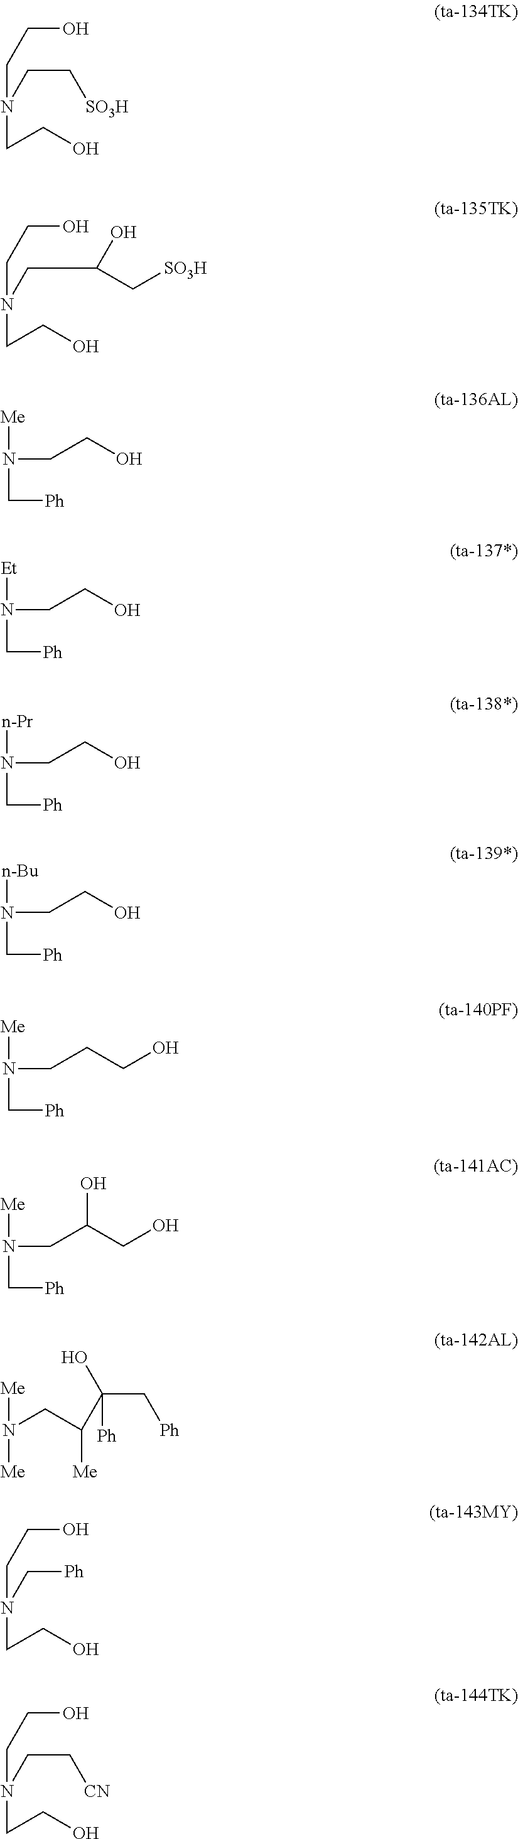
C(N(CC[SO3H])CCO)CO.C(N(CC(O)C[SO3H])CCO)CO.[Me]N(CCO)C[Ph].[Et]N(CCO)C[Ph].[n-Pr]N(CCO)C[Ph].[n-Bu]N(CCO)C[Ph].[Me]N(CCCO)C[Ph].[Me]N(CC(CO)O)C[Ph].[Me]N([Me])CC([Me])C(C[Ph])([Ph])O.C(N(C[Ph])CCO)CO.C(N(CC[CN])CCO)CO
